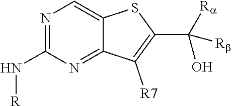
N1=C(N[R])N=C2C(=C1)SC(C([Ra])([Rb])O)=C2[R7]
